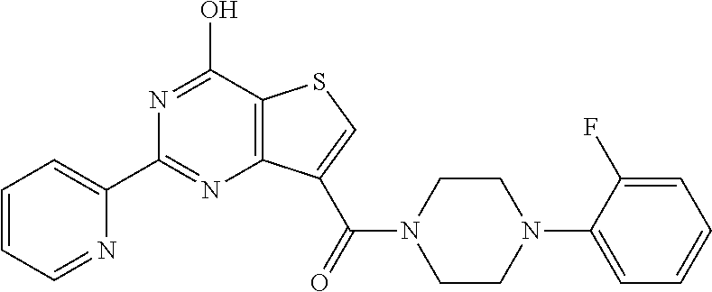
C1=CC=NC(C2=NC3=C(C(O)=N2)SC=C3C(=O)N2CCN(C3=CC=CC=C3F)CC2)=C1
